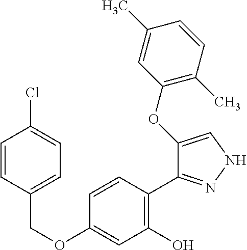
C(OC1=CC(O)=C(C2=NNC=C2OC2=C(C)C=CC(C)=C2)C=C1)C1=CC=C(Cl)C=C1
